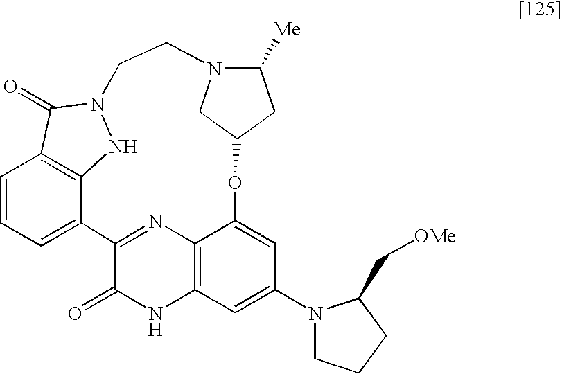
C1=CC=C2C3=C1C(=O)N(N3)CCN1C([Me])CC(OC3=CC(N4CCCC4C[OMe])=CC4=C3N=C2C(=O)N4)C1
